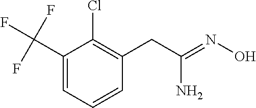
NC(=NO)CC1=C(Cl)C(C(F)(F)F)=CC=C1
